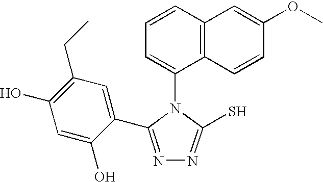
C1=CC2=C(C(N3C(S)=NN=C3C3=CC(CC)=C(O)C=C3O)=C1)C=CC(OC)=C2
